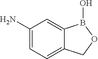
C1(N)=CC=C2C(=C1)B(O)OC2
